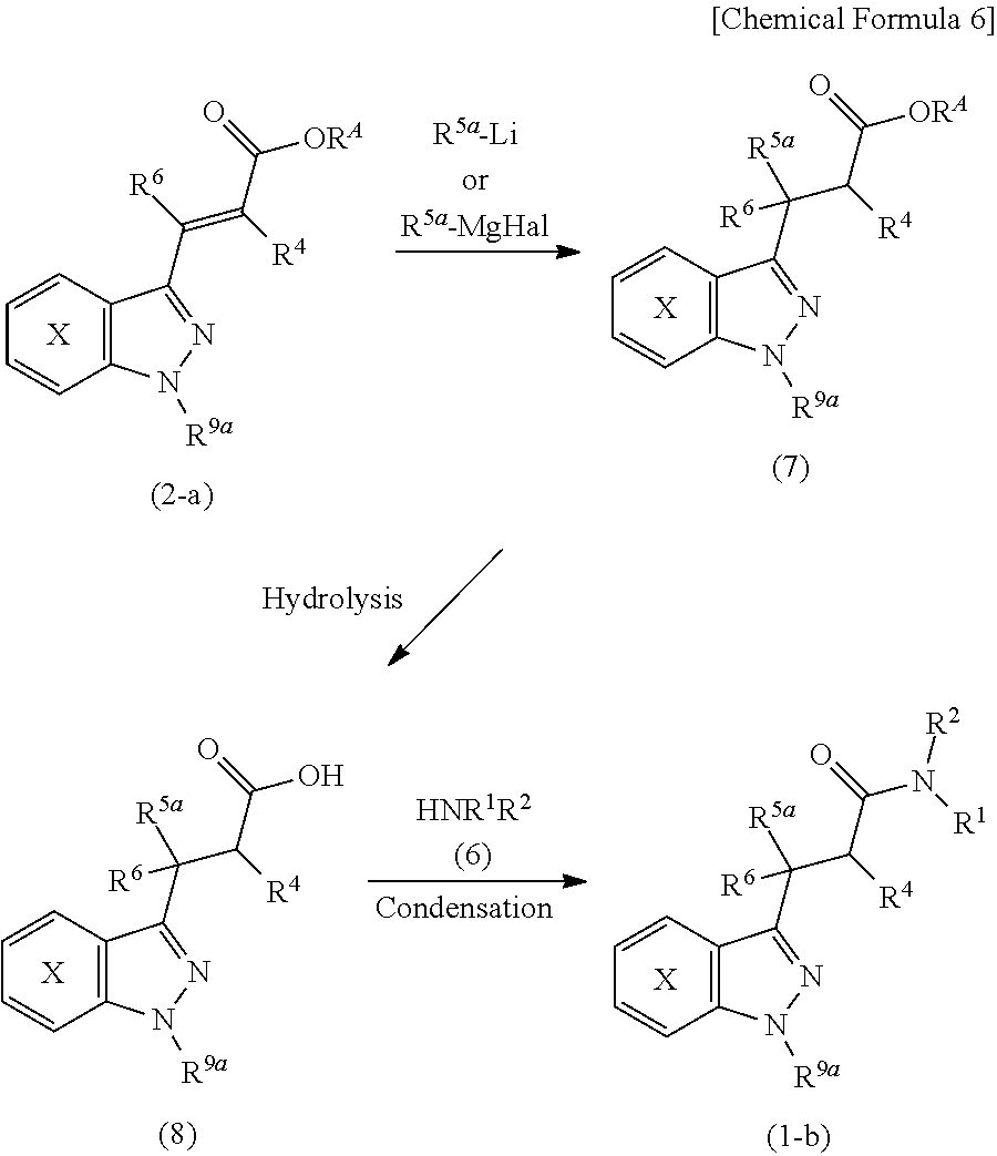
[X].C1=CC2=C(C=C1)C(C(C(C([ORA])=O)[R4])([R6])[R5a])=NN2[R9a].[X].C1=CC2=C(C=C1)C(C(=C(C([ORA])=O)[R4])[R6])=NN2[R9a].[HNR1R2].[X].C1=CC2=C(C=C1)C(C(C(C(N([R1])[R2])=O)[R4])([R6])[R5a])=NN2[R9a].[X].C1=CC2=C(C=C1)C(C(C(C(O)=O)[R4])([R6])[R5a])=NN2[R9a]
